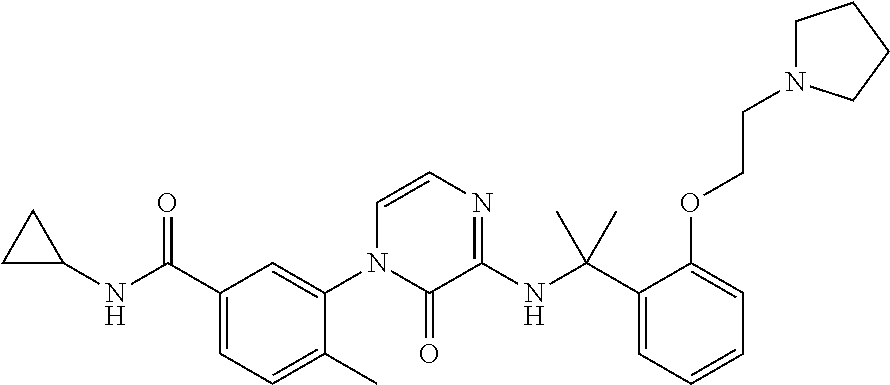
C1(C(=O)NC2CC2)=CC=C(C)C(N2C(=O)C(NC(C3=CC=CC=C3OCCN3CCCC3)(C)C)=NC=C2)=C1
